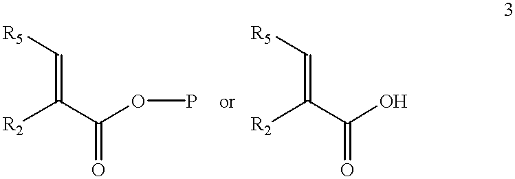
[R2]C(C(OP)=O)=C[R5].[R2]C(C(O)=O)=C[R5]
